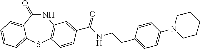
N1C(=O)C2=CC=CC=C2SC2=C1C=C(C(NCCC1=CC=C(N3CCCCC3)C=C1)=O)C=C2
